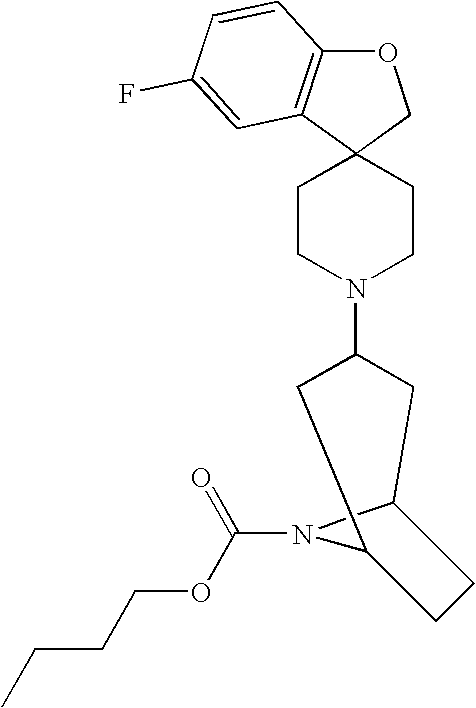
O1C2=C(C3(C1)CCN(C1CC4N(C(OCCCC)=O)C(C1)CC4)CC3)C=C(F)C=C2
